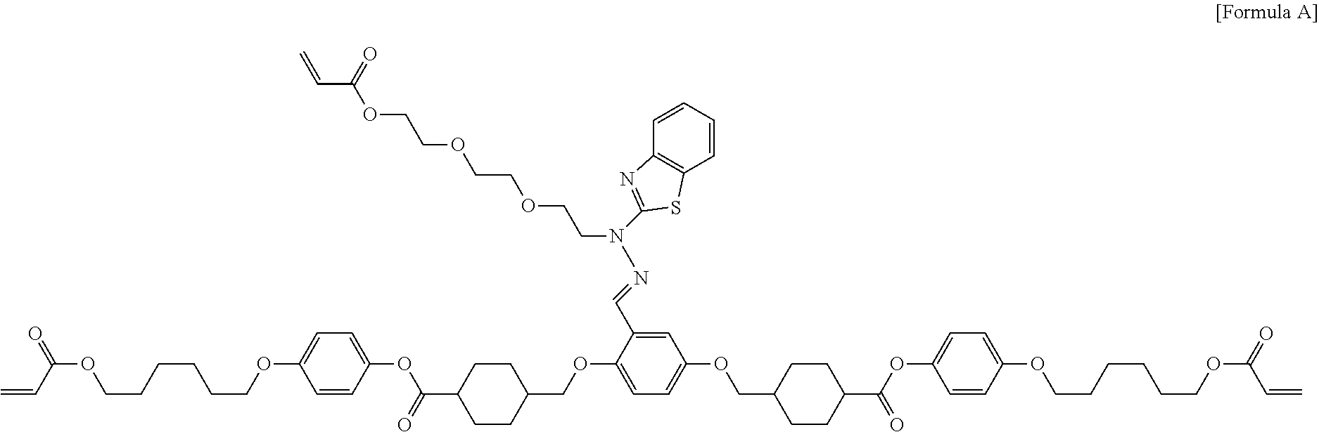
C=CC(OCCCCCCOC1=CC=C(OC(=O)C2CCC(COC3=CC=C(OCC4CCC(C(=O)OC5=CC=C(OCCCCCCOC(C=C)=O)C=C5)CC4)C=C3C=NN(CCOCCOCCOC(=O)C=C)C3=NC4=C(C=CC=C4)S3)CC2)C=C1)=O
